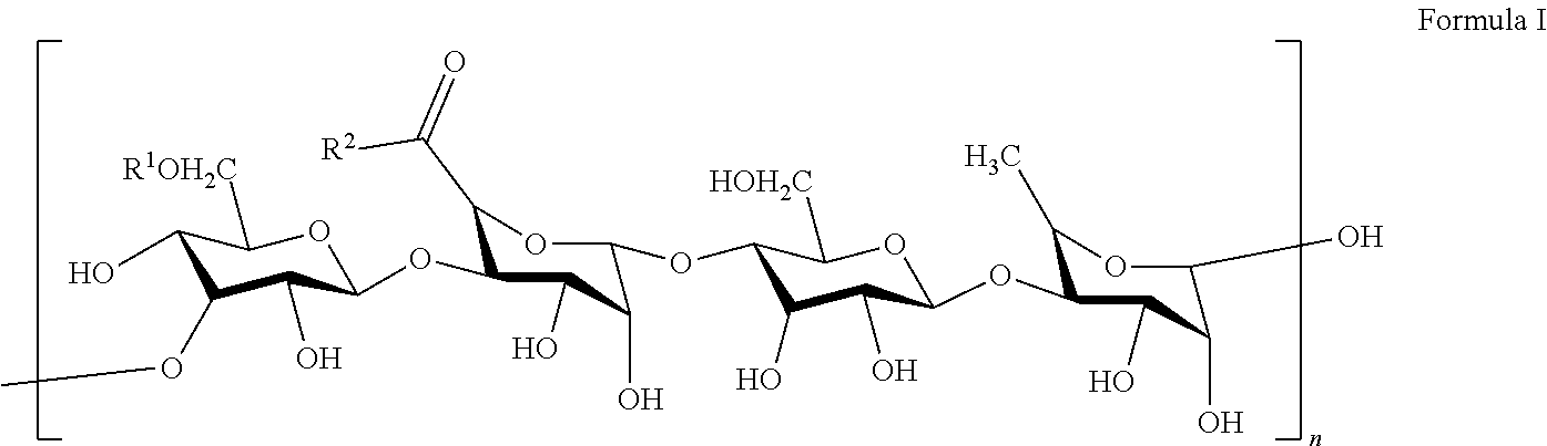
C1(O)C(OC)C(O)C(OC2C(C(=O)[R2])OC(OC3C(O)C(O)C(OC4C(C)OC(O)C(O)C4O)OC3[HOH2C])C(O)C2O)OC1[R1OH2C]
